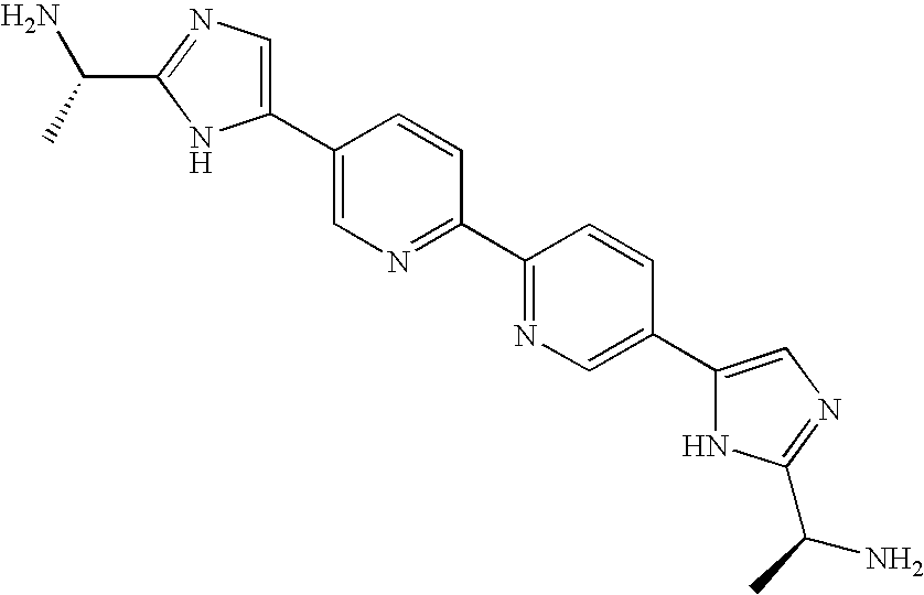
C1(C2=CN=C(C(N)C)N2)=CN=C(C2=NC=C(C3=CN=C(C(C)N)N3)C=C2)C=C1
